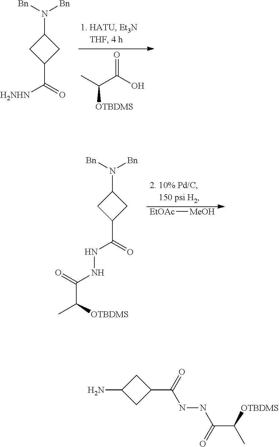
CC(C(O)=O)[OTBDMS].C1C(C([H2NHN])=O)CC1N([Bn])[Bn].[EtOAc][MeOH].C1C(C(NNC(=O)C(C)[OTBDMS])=O)CC1N([Bn])[Bn].NC1CC(C(NNC(=O)C(C)[OTBDMS])=O)C1
